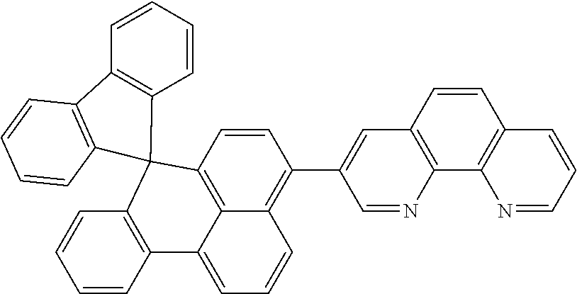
C1=CC2=C3C(=C1C1=CC4=C(N=C1)C1=C(C=C4)C=CC=N1)C=CC=C3C1=C(C=CC=C1)C21C2=C(C=CC=C2)C2=C1C=CC=C2
